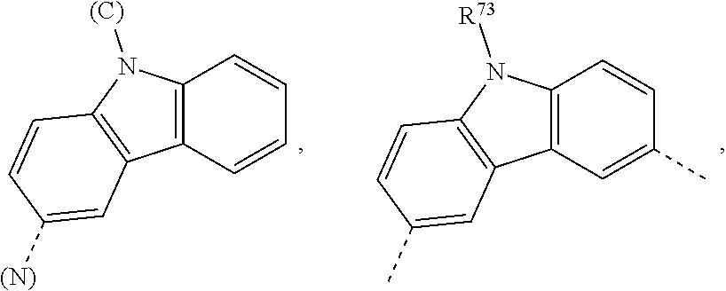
C12=C(C=CC=C1)C1=C(N2[(C)])C=CC([(N)])=C1.C12=C(C=C(C)C=C1)C1=C(N2[R73])C=CC(C)=C1
